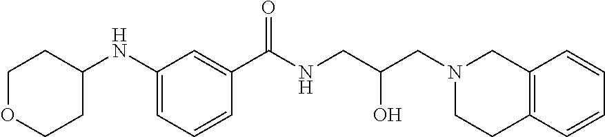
C1=C(NC2CCOCC2)C=C(C(=O)NCC(CN2CC3=C(CC2)C=CC=C3)O)C=C1
